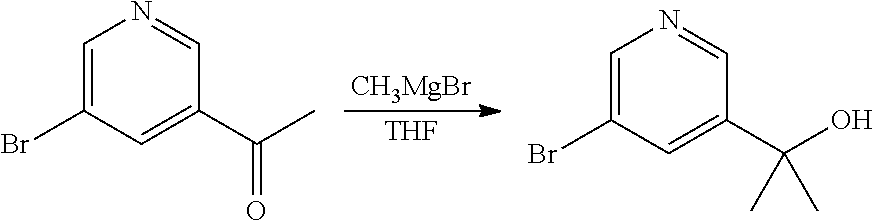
[THF].[CH3MgBr].C1=C(Br)C=C(C(C)=O)C=N1.C1=C(Br)C=C(C(O)(C)C)C=N1
